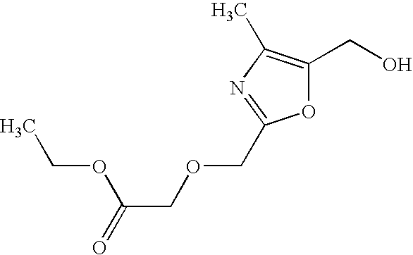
O1C(CO)=C(C)N=C1COCC(=O)OCC
